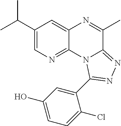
C1(C(C)C)=CN=C2C(=C1)N=C(C)C1=NN=C(C3=CC(O)=CC=C3Cl)N21
